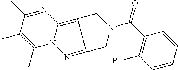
N1=C(C)C(C)=C(C)N2C1=C1C(=N2)CN(C(C2=C(Br)C=CC=C2)=O)C1
